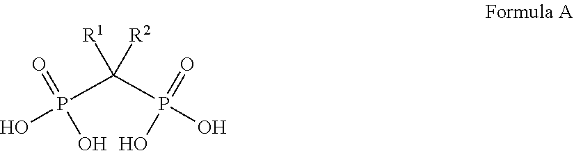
C(P(=O)(O)O)(P(O)(=O)O)([R1])[R2]
